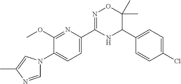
C1(C2=CC=C(N3C=NC(C)=C3)C(OC)=N2)=NOC(C)(C)C(C2=CC=C(Cl)C=C2)N1
